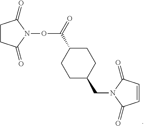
O(C(=O)C1CCC(CN2C(=O)C=CC2=O)CC1)N1C(=O)CCC1=O
